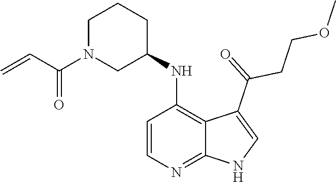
C1=CN=C2C(=C1NC1CCCN(C(C=C)=O)C1)C(C(CCOC)=O)=CN2
